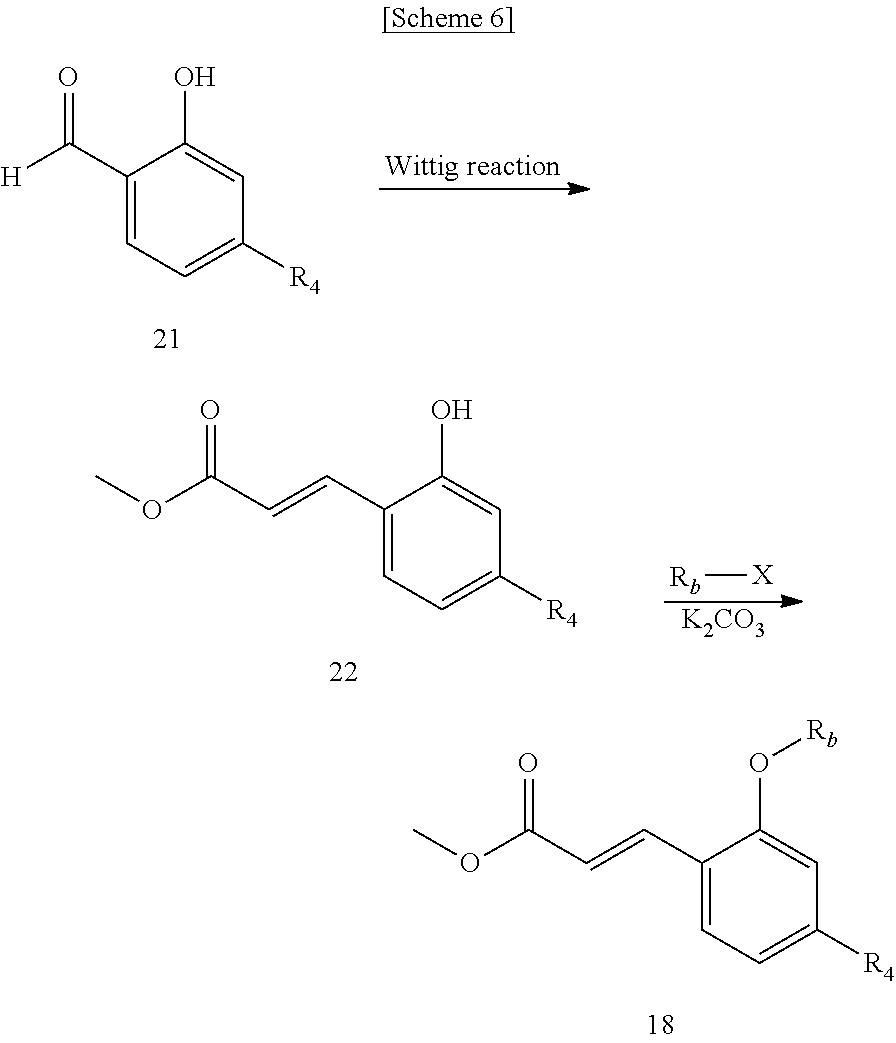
[Wittig reaction].C1(C([H])=O)=CC=C([R4])C=C1O.[Rb][X].[K2CO3].C1(C=CC(OC)=O)=CC=C([R4])C=C1O.C1(C=CC(OC)=O)=CC=C([R4])C=C1O[Rb]
